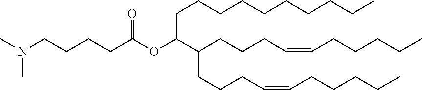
C(CC=CCCCCC)CC(CCCC=CCCCCC)C(CCCCCCCCCC)OC(CCCCN(C)C)=O
